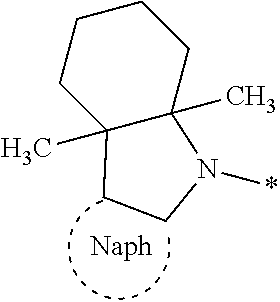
C12(C)C(C)(CCCC1)N(*)CC2
